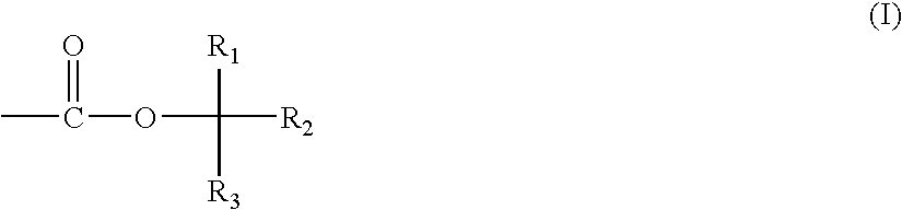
CC(OC([R1])([R3])[R2])=O
